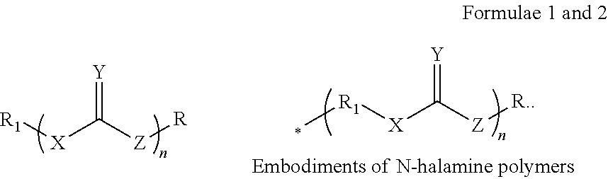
[Y]=C([Z][R])[X][R1].[Y]=C([Z][R.])[X][R1]C
